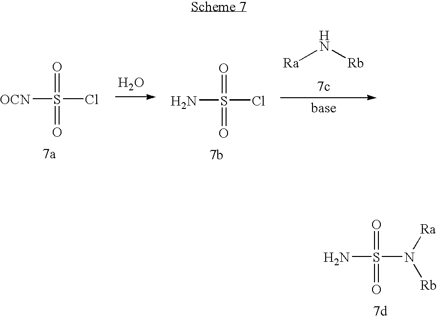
NS(N([Ra])[Rb])(=O)=O.[OCN]S(Cl)(=O)=O.O.NS(Cl)(=O)=O.[Ra]N[Rb]
